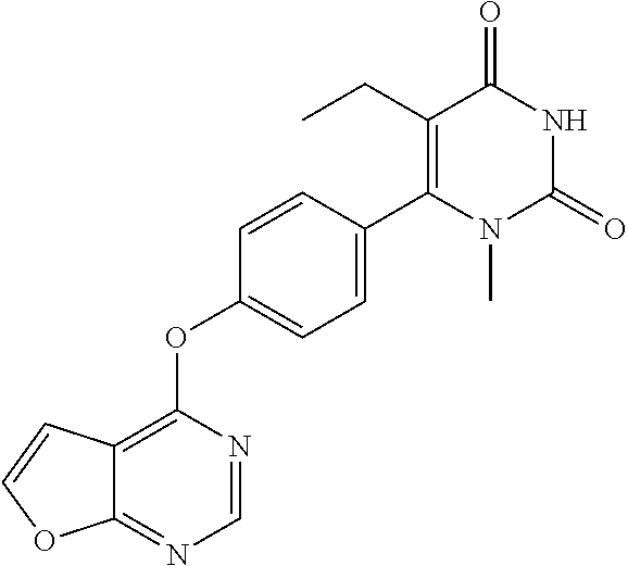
C12=C(OC3=CC=C(C4=C(CC)C(=O)NC(=O)N4C)C=C3)N=CN=C1OC=C2
